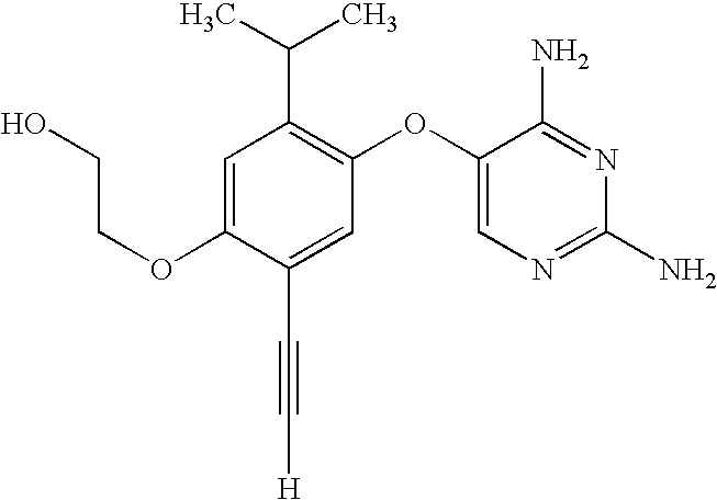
C1=C(OCCO)C(C#C[H])=CC(OC2=CN=C(N)N=C2N)=C1C(C)C
